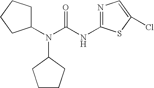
N(C(NC1=NC=C(Cl)S1)=O)(C1CCCC1)C1CCCC1
